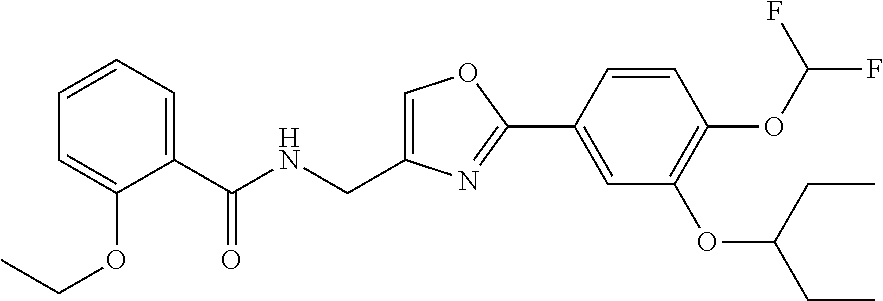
C1=C(CNC(C2=CC=CC=C2OCC)=O)N=C(C2=CC(OC(CC)CC)=C(OC(F)F)C=C2)O1
